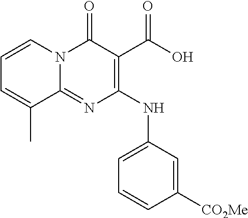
C1=CC([CO2Me])=CC(NC2=C(C(O)=O)C(=O)N3C(=N2)C(C)=CC=C3)=C1
